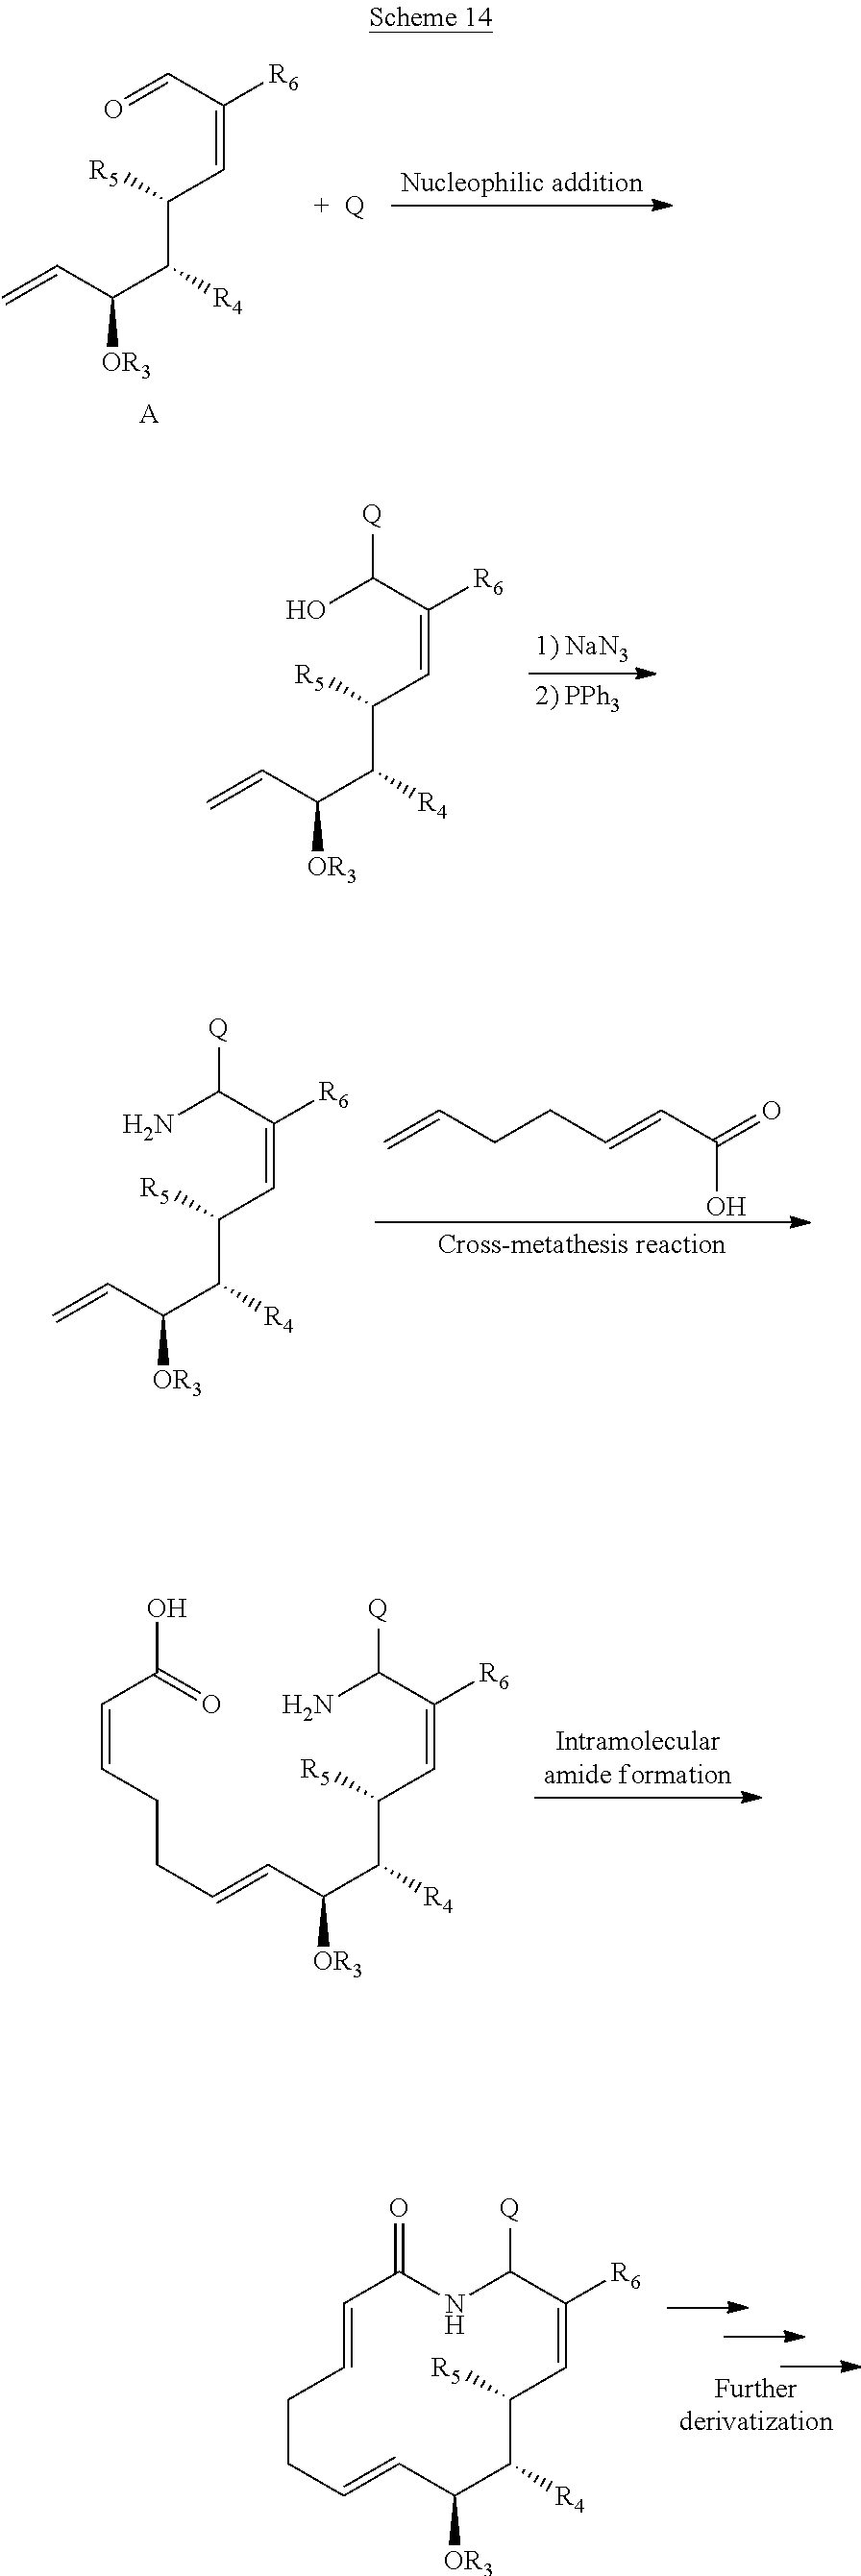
N1C([Q])C([R6])=CC([R5])C([R4])C([OR3])C=CCCC=CC1=O.O=CC([R6])=CC(C([R4])C(C=C)[OR3])[R5].[A].[Q].OC(C([R6])=CC(C([R4])C(C=C)[OR3])[R5])[Q].C=CCCC=CC(=O)O.NC(C([R6])=CC(C([R4])C(C=C)[OR3])[R5])[Q].C(C([R6])=CC(C([R4])C(C=CCCC=CC(=O)O)[OR3])[R5])([Q])N
